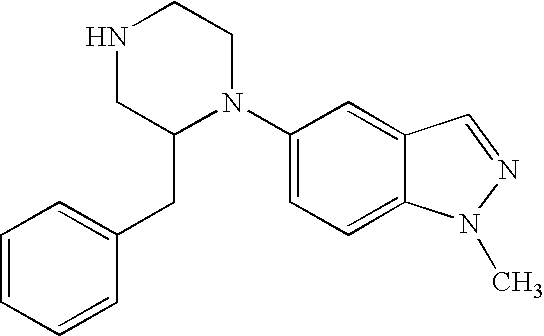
C1=CC=CC(CC2N(C3=CC=C4C(=C3)C=NN4C)CCNC2)=C1
